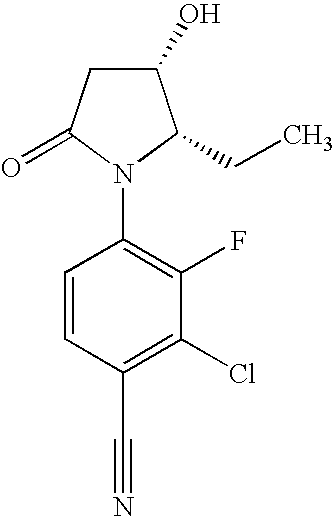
C1(O)CC(=O)N(C2=C(F)C(Cl)=C(C#N)C=C2)C1CC
